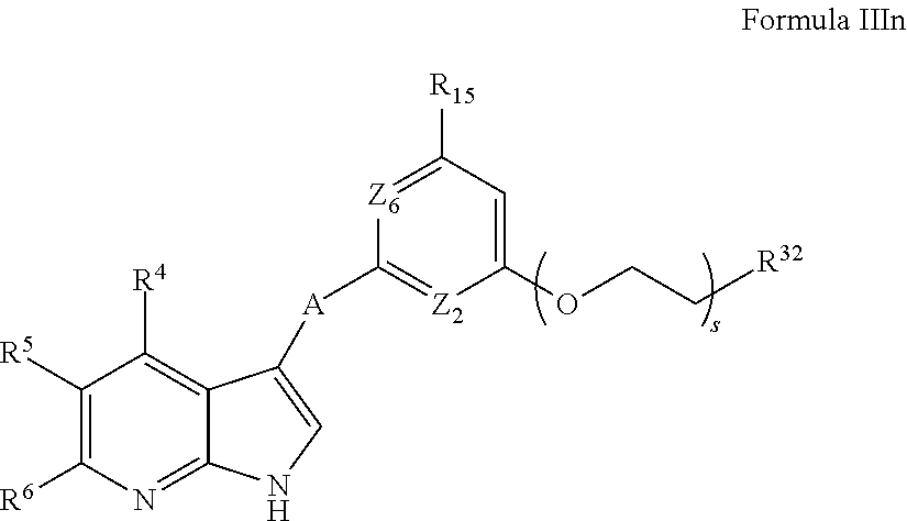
C1([R5])=C([R6])N=C2C(=C1[R4])C([A]C1=[Z2]C(OCC[R32])=CC([R15])=[Z6]1)=CN2
